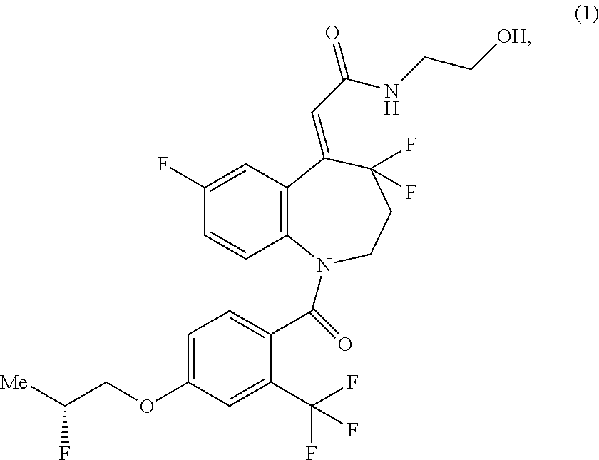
C1=C(OCC([Me])F)C=C(C(F)(F)F)C(C(=O)N2C3=C(C=C(F)C=C3)C(=CC(=O)NCC[OH])C(F)(F)CC2)=C1
